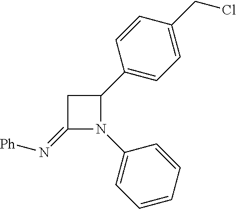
C1(=N[Ph])N(C2=CC=CC=C2)C(C2=CC=C(CCl)C=C2)C1
